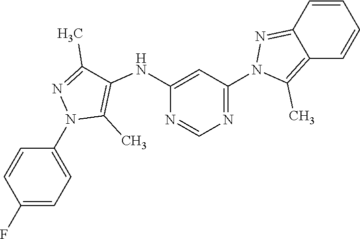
C1(N2C(C)=C(NC3=CC(N4N=C5C=CC=CC5=C4C)=NC=N3)C(C)=N2)=CC=C(F)C=C1
